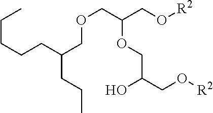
[R2]OCC(COCC(CCC)CCCCC)OCC(CO[R2])O
